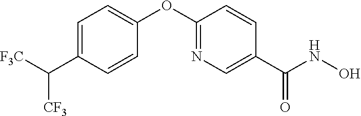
C1=C(C([F3C])[CF3])C=CC(OC2=NC=C(C(NO)=O)C=C2)=C1
